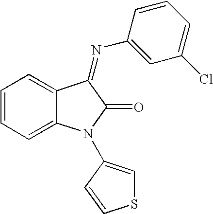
C1=CC=C2C(=C1)C(=NC1=CC(Cl)=CC=C1)C(=O)N2C1=CSC=C1
